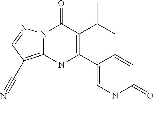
N12C(=C(C#N)C=N1)NC(C1=CN(C)C(=O)C=C1)=C(C(C)C)C2=O
